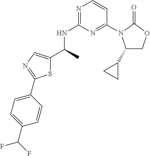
S1C(C(C)NC2=NC=CC(N3C(C4CC4)COC3=O)=N2)=CN=C1C1=CC=C(C(F)F)C=C1
